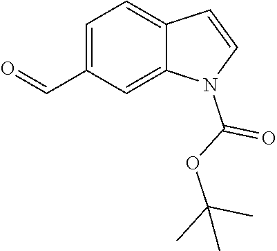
C1=C(C=O)C=C2C(=C1)C=CN2C(=O)OC(C)(C)C
